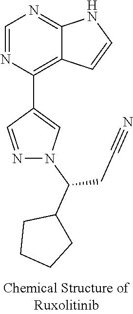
C1=NC(C2=CN(C(CC#N)C3CCCC3)N=C2)=C2C(=N1)NC=C2
